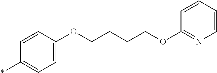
C1(*)=CC=C(OCCCCOC2=NC=CC=C2)C=C1
